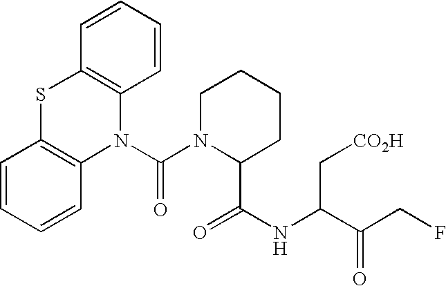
C1=CC=CC2=C1SC1=C(N2C(N2C(C(NC(C(CF)=O)C[CO2H])=O)CCCC2)=O)C=CC=C1
